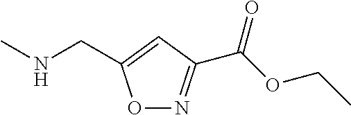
O1N=C(C(OCC)=O)C=C1CNC
